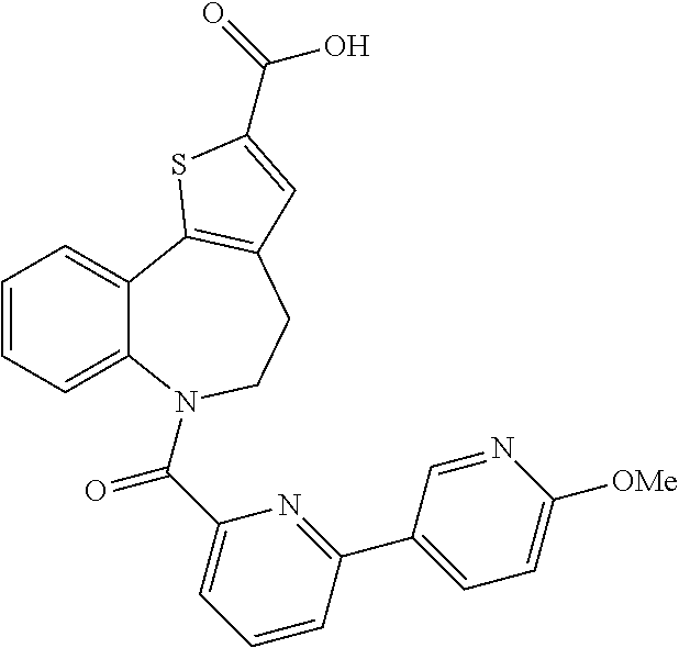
C1=CC=C2C(=C1)C1=C(CCN2C(C2=CC=CC(C3=CC=C([OMe])N=C3)=N2)=O)C=C(C(=O)O)S1
